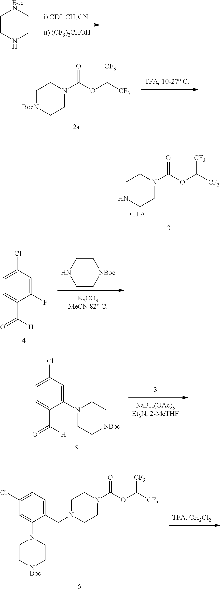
C1CNCC[BocN]1.C1NCCN(C(OC([CF3])[CF3])=O)C1.C1C[NBoc]CCN1.C1(C(=O)[H])=CC=C(Cl)C=C1F.C1(C(=O)[H])=CC=C(Cl)C=C1N1CC[NBoc]CC1.C1[BocN]CCN(C(OC([CF3])[CF3])=O)C1.C1(Cl)=CC=C(CN2CCN(C(OC([CF3])[CF3])=O)CC2)C(N2CC[NBoc]CC2)=C1
